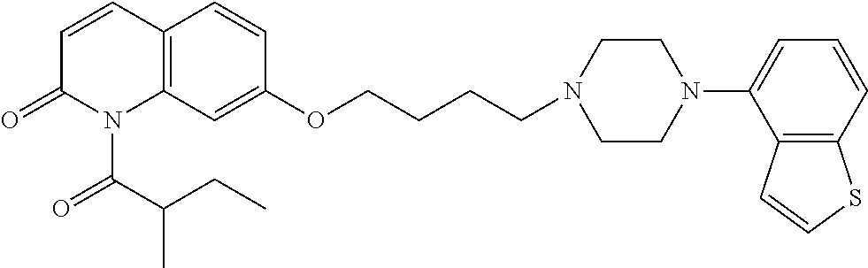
C12=C(C=C(OCCCCN3CCN(C4=CC=CC5=C4C=CS5)CC3)C=C1)N(C(C(CC)C)=O)C(=O)C=C2
